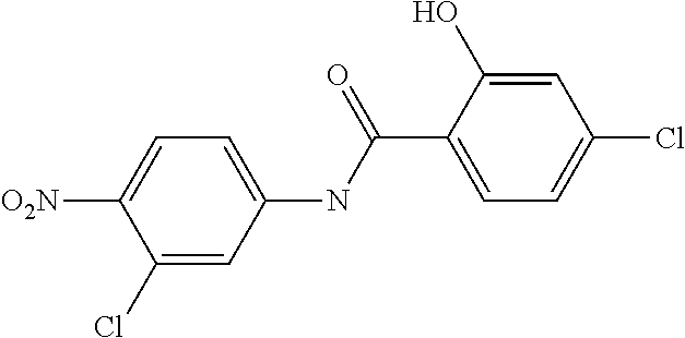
C1(Cl)=CC(NC(C2=CC=C(Cl)C=C2O)=O)=CC=C1[O2N]
